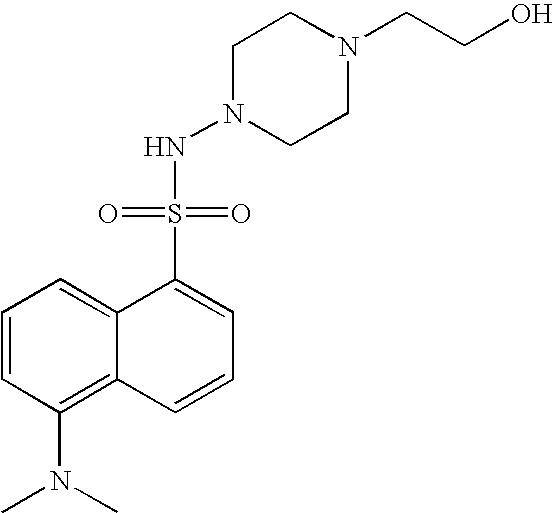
C1=CC(N(C)C)=C2C(=C1)C(S(NN1CCN(CCO)CC1)(=O)=O)=CC=C2
